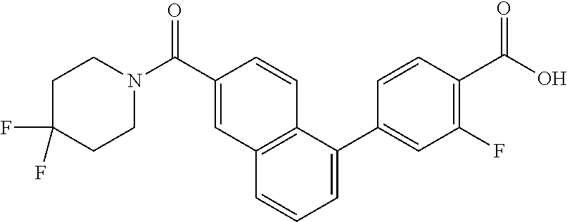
C1C(F)(F)CCN(C(C2=CC3=C(C=C2)C(C2=CC(F)=C(C(O)=O)C=C2)=CC=C3)=O)C1
